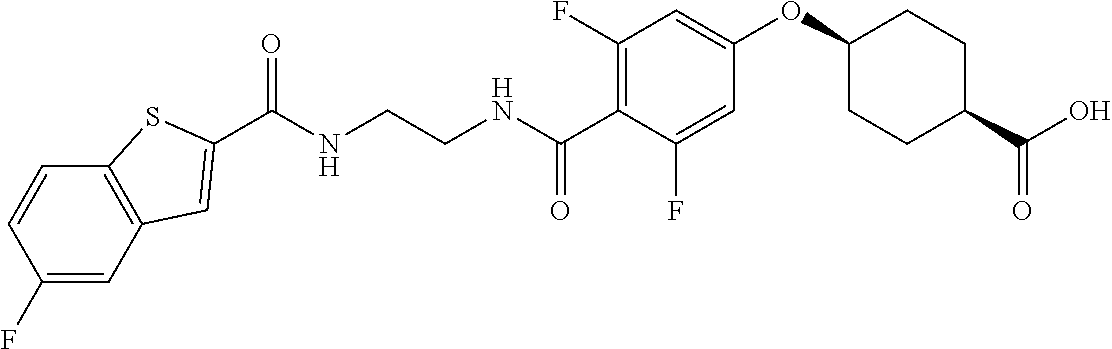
C(NCCNC(C1=C(F)C=C(OC2CCC(C(O)=O)CC2)C=C1F)=O)(=O)C1=CC2=C(C=CC(F)=C2)S1
